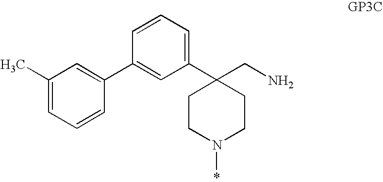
C1(C)=CC=CC(C2=CC(C3(CN)CCN(*)CC3)=CC=C2)=C1
